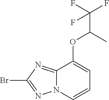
C1=CC=C(OC(C(F)(F)F)C)C2=NC(Br)=NN12
